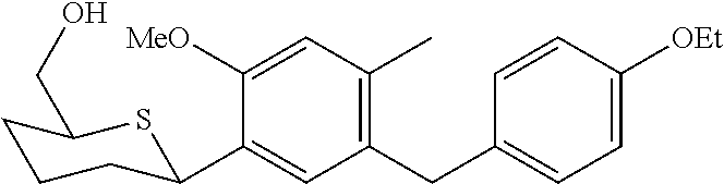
C1(CC2=CC=C([OEt])C=C2)=C(C)C=C([MeO])C(C2CCCC(CO)S2)=C1
